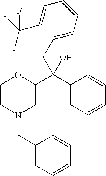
C1CN(CC2=CC=CC=C2)CC(C(C2=CC=CC=C2)(CC2=CC=CC=C2C(F)(F)F)O)O1
